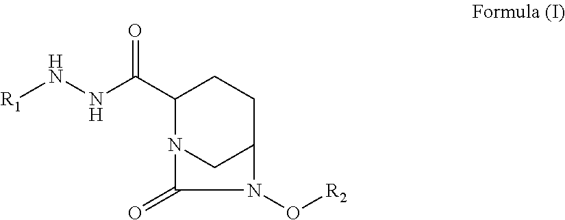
[R1]NNC(C1N2CC(CC1)N(O[R2])C2=O)=O
